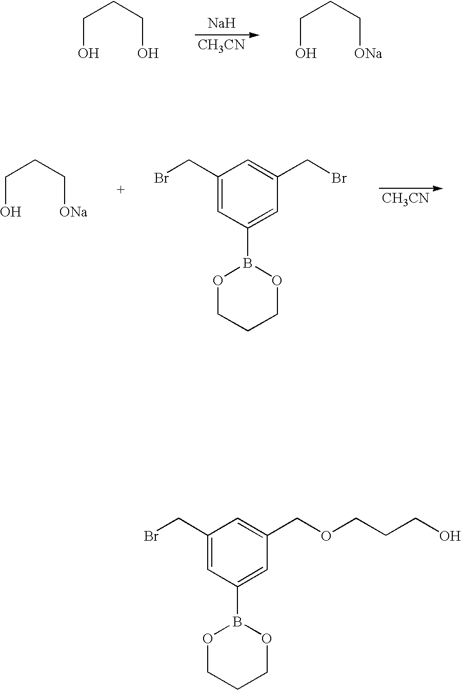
[Na].[CH3CN].OCCCO.OCCC[ONa].[CH3CN].OCCC[ONa].C1(CBr)=CC(B2OCCCO2)=CC(CBr)=C1.C1(CBr)=CC(B2OCCCO2)=CC(COCCCO)=C1
